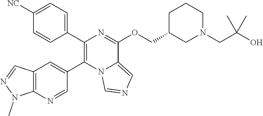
C1=CC(C2=C(C3=CC4=C(N=C3)N(C)N=C4)N3C(=CN=C3)C(OCC3CN(CC(O)(C)C)CCC3)=N2)=CC=C1[NC]
